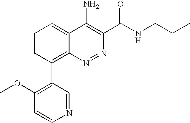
C1=CN=CC(C2=C3N=NC(C(NCCC)=O)=C(N)C3=CC=C2)=C1OC
